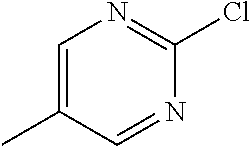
C1=C(C)C=NC(Cl)=N1
